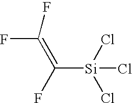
C([Si](Cl)(Cl)Cl)(F)=C(F)F
